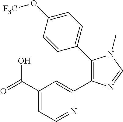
C1(C(=O)O)=CC=NC(C2=C(C3=CC=C(O[F3C])C=C3)N(C)C=N2)=C1
